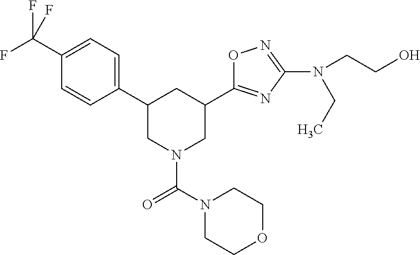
C1=C(C(F)(F)F)C=CC(C2CN(C(N3CCOCC3)=O)CC(C3=NC(N(CC)CCO)=NO3)C2)=C1
